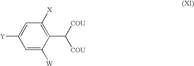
C1=C([W])C(C([COU])[COU])=C([X])C=C1[Y]
